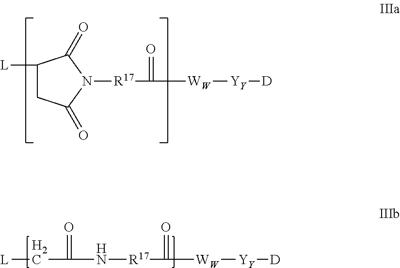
C1([L])CC(=O)N([R17]C(=O)[WW][YY][D])C1=O.N([R17]C(=O)[WW][YY][D])C(=O)C[L]
